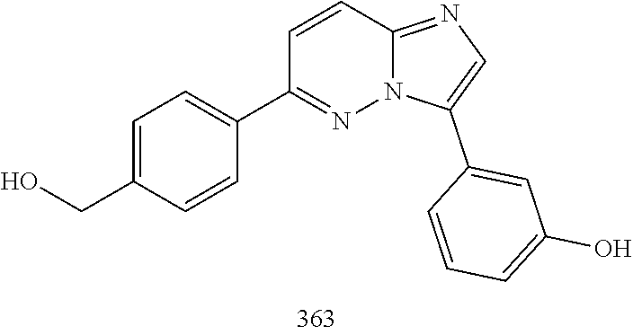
C1(C2=CC=C(CO)C=C2)=NN2C(=NC=C2C2=CC(O)=CC=C2)C=C1
